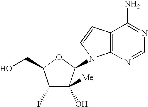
C1(F)C(O)([Me])C(N2C3=C(C=C2)C(N)=NC=N3)OC1CO
